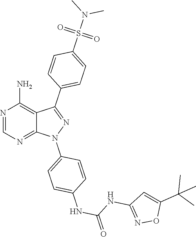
N1=CN=C2C(=C1N)C(C1=CC=C(S(N(C)C)(=O)=O)C=C1)=NN2C1=CC=C(NC(NC2=NOC(C(C)(C)C)=C2)=O)C=C1
